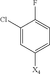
C1(Cl)=CC([X4])=CC=C1F
